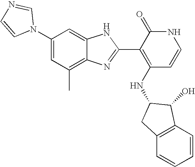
C1(C)=C2C(=CC(N3C=NC=C3)=C1)NC(C1=C(NC3C(O)C4=C(C=CC=C4)C3)C=CNC1=O)=N2
